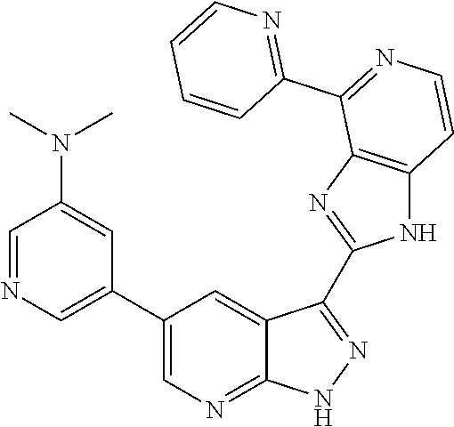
C1=NC=C(C2=CN=C3C(=C2)C(C2=NC4=C(N2)C=CN=C4C2=NC=CC=C2)=NN3)C=C1N(C)C
